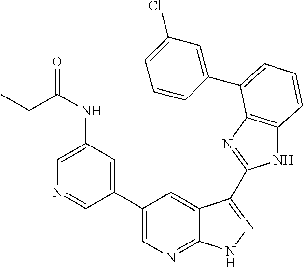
C1(C2=CN=C3C(=C2)C(C2=NC4=C(N2)C=CC=C4C2=CC(Cl)=CC=C2)=NN3)=CC(NC(CC)=O)=CN=C1
